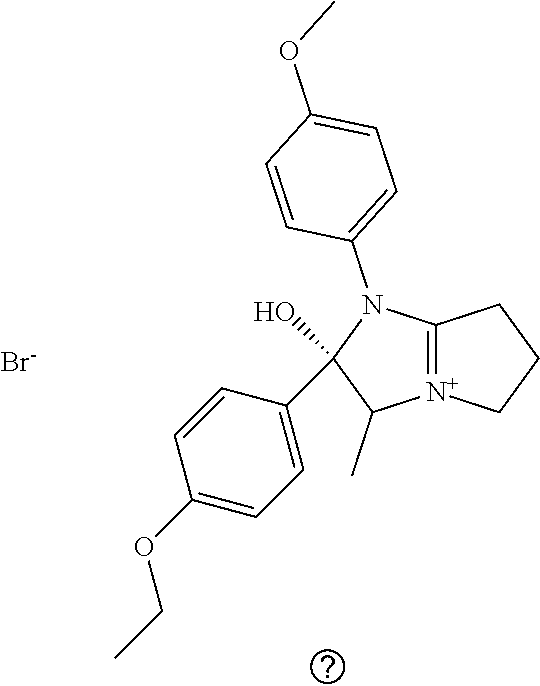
[N+]12=C(N(C3=CC=C(OC)C=C3)C(O)(C3=CC=C(OCC)C=C3)C1C)CCC2.[Br-]
